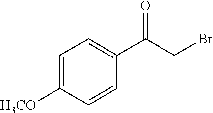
C1=CC([H3CO])=CC=C1C(CBr)=O
